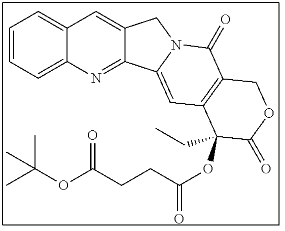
C12=CC3=CC=CC=C3N=C1C1=CC3=C(C(=O)N1C2)COC(=O)C3(OC(CCC(=O)OC(C)(C)C)=O)CC
